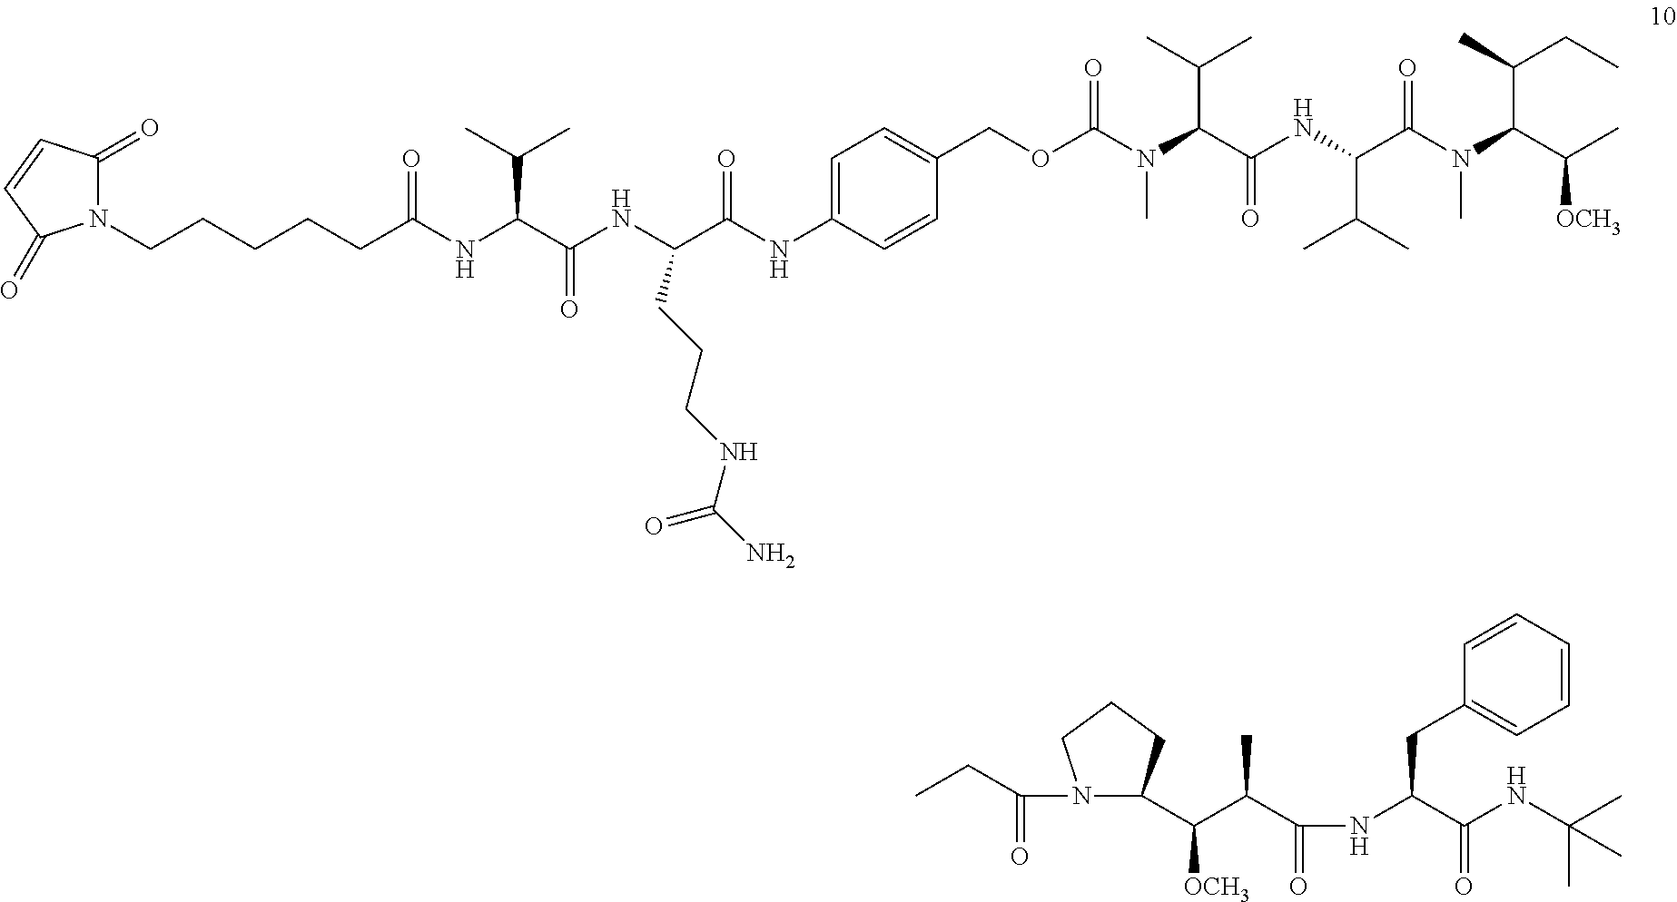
CCC(=O)N1C(C(C(C)C(=O)NC(C(NC(C)(C)C)=O)CC2=CC=CC=C2)[OCH3])CCC1.C1(=O)N(CCCCCC(NC(C(NC(C(=O)NC2=CC=C(COC(N(C(C(C)C)C(NC(C(N(C(C(C)[OCH3])C(C)CC)C)=O)C(C)C)=O)C)=O)C=C2)CCCNC(N)=O)=O)C(C)C)=O)C(=O)C=C1
